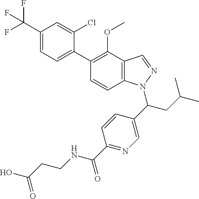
C1(C(F)(F)F)=CC=C(C2=C(OC)C3=C(C=C2)N(C(C2=CN=C(C(NCCC(O)=O)=O)C=C2)CC(C)C)N=C3)C(Cl)=C1
